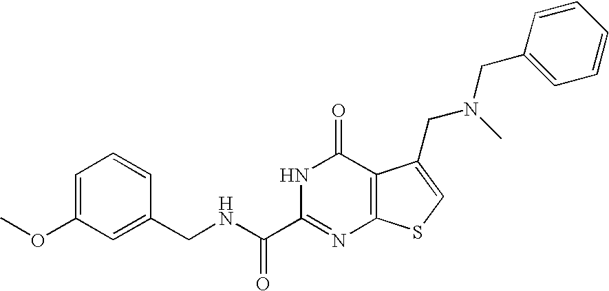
C1(CNC(C2=NC3=C(C(=O)N2)C(CN(CC2=CC=CC=C2)C)=CS3)=O)=CC(OC)=CC=C1
